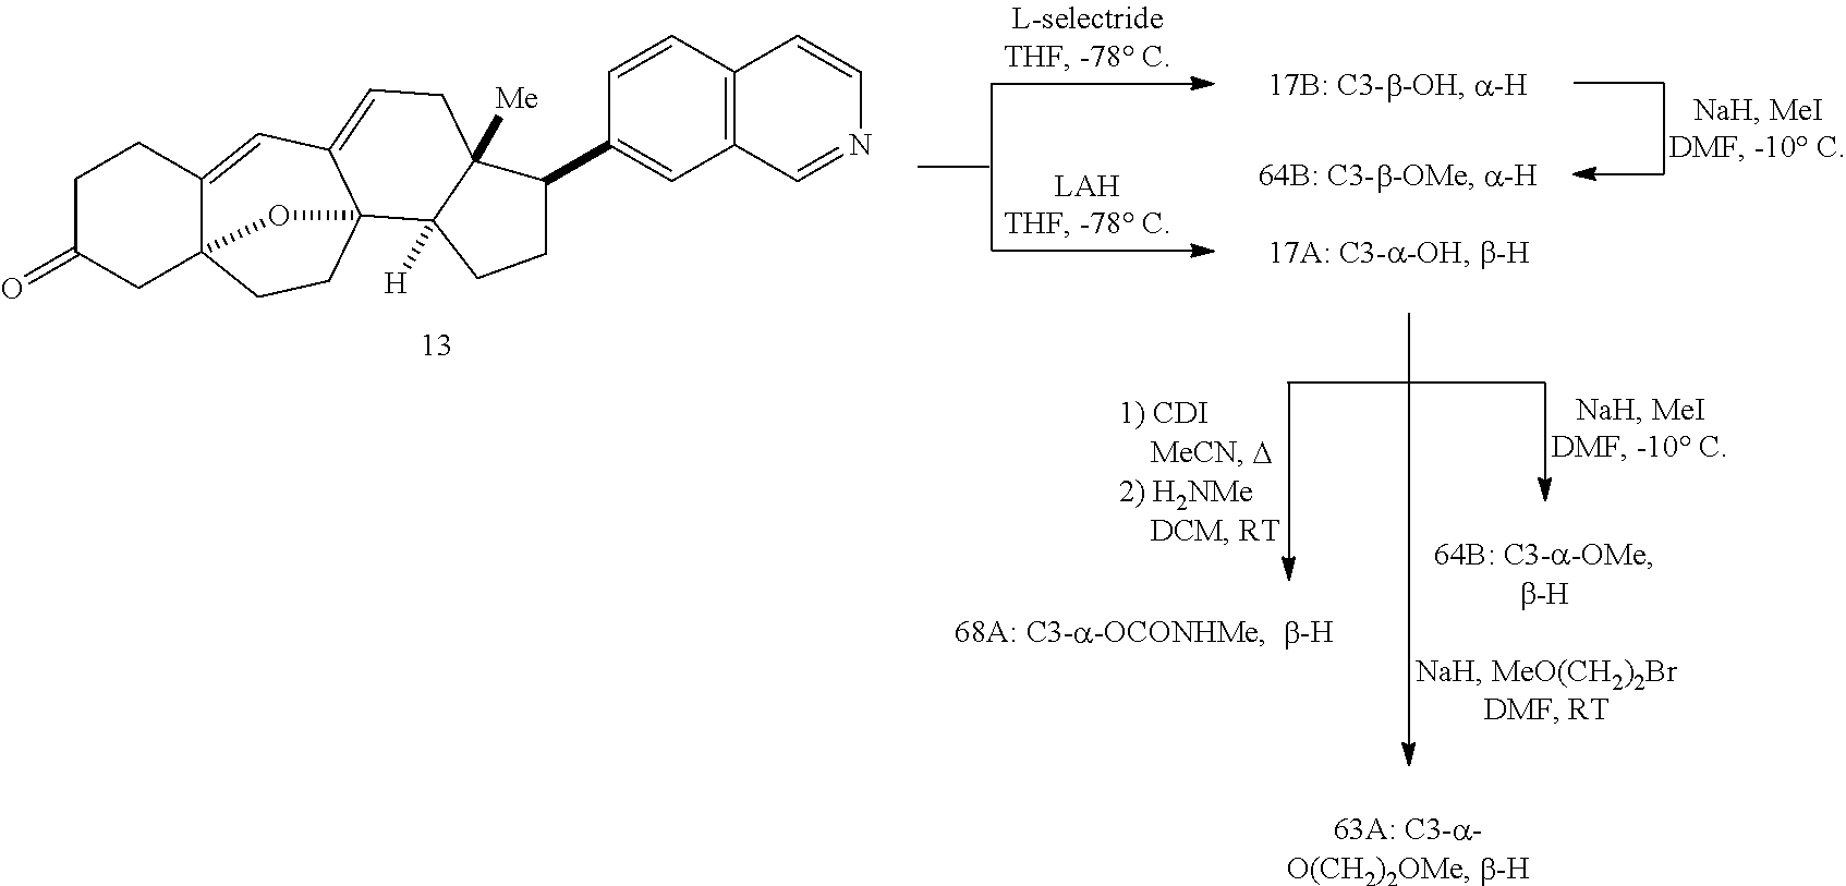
C1C(=O)CC23C(=CC4=CCC5([Me])C([H])(C4(CC2)O3)CCC5C2=CC3=C(C=CN=C3)C=C2)C1
